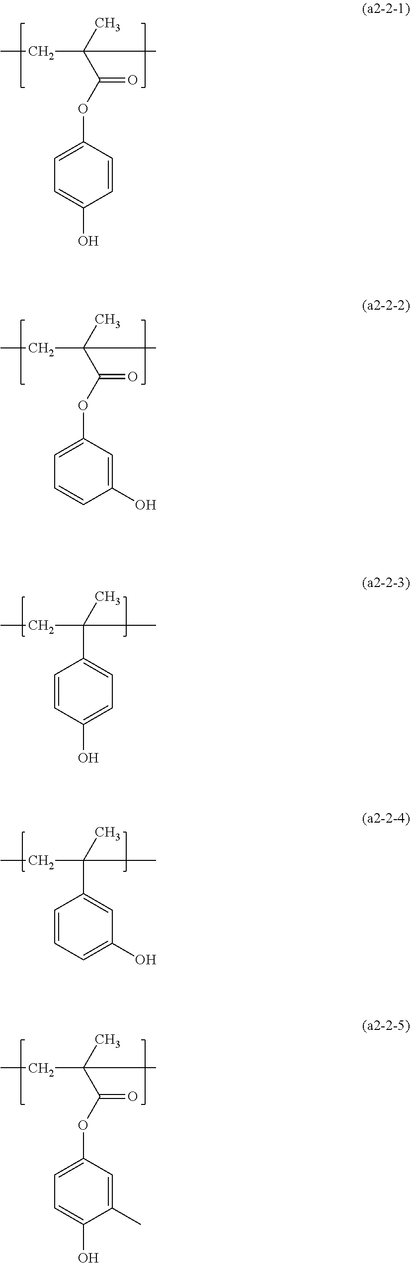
C(C(C)(C)C(OC1=CC=C(O)C=C1)=O)C.C(C(C)(C)C(OC1=CC=CC(O)=C1)=O)C.C(C(C)(C)C1=CC=C(O)C=C1)C.C(C(C)(C)C1=CC(O)=CC=C1)C.C(C(C)(C)C(OC1=CC=C(O)C(C)=C1)=O)C
